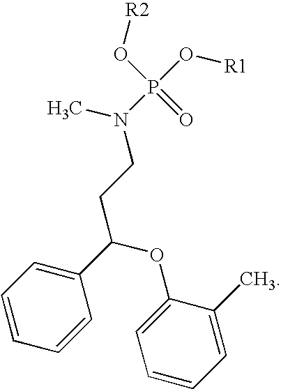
C1(C(OC2=CC=CC=C2C)CCN(C)P(O[R1])(O[R2])=O)=CC=CC=C1
